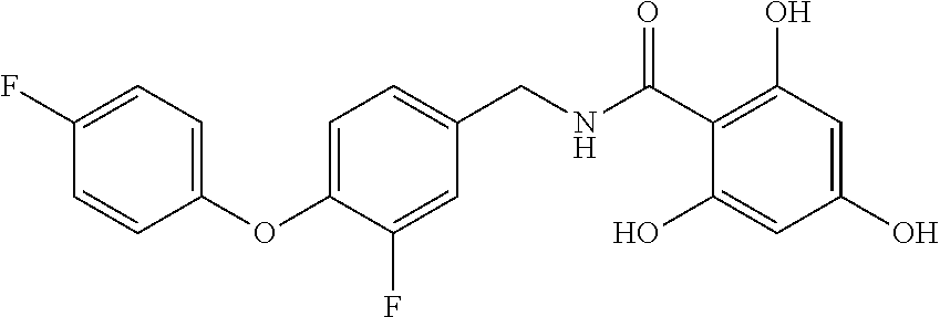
C1(CNC(C2=C(O)C=C(O)C=C2O)=O)=CC=C(OC2=CC=C(F)C=C2)C(F)=C1
